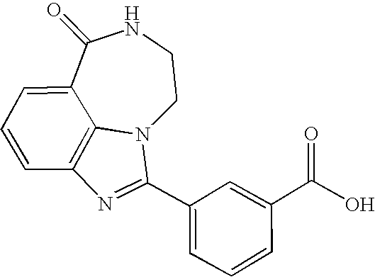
C1(=O)C2=CC=CC3=C2N(CCN1)C(C1=CC=CC(C(O)=O)=C1)=N3
